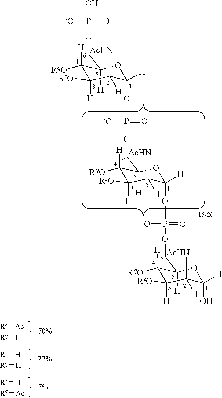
C1(COP(OC2([H])C([AcHN])([H])C([RzO])([H])C([H])([RqO])C(COP(O)(=O)[-O])([H])O2)(=O)[-O])([H])C([H])([RqO])C([RzO])([H])C([AcHN])([H])C([H])(OP(=O)([-O])OCC2([H])C([H])([RqO])C([RzO])([H])C([AcHN])([H])C([H])(O)O2)O1
